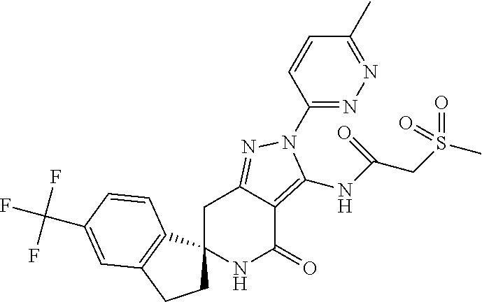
C1C2=NN(C3=NN=C(C)C=C3)C(NC(CS(C)(=O)=O)=O)=C2C(=O)NC12CCC1=C2C=CC(C(F)(F)F)=C1
